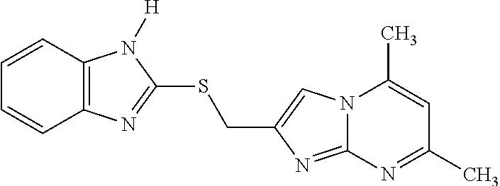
C1=CC2=C(C=C1)N=C(SCC1=CN3C(=N1)N=C(C)C=C3C)N2[H]
